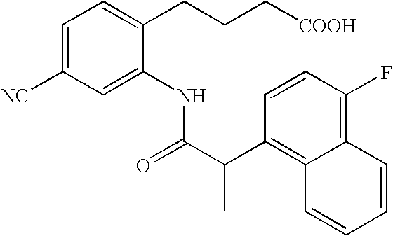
C1=C([NC])C=C(NC(C(C2=C3C(=C(F)C=C2)C=CC=C3)C)=O)C(CCC[COOH])=C1
